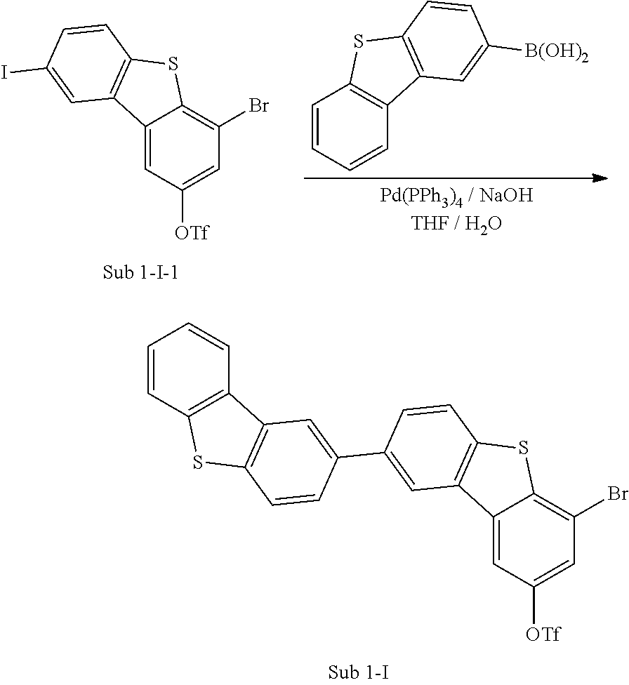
C1=CC=CC2=C1SC1=C2C=C([B(OH)2])C=C1.C12=CC([OTf])=CC(Br)=C1SC1=C2C=C(I)C=C1.C12=CC([OTf])=CC(Br)=C1SC1=C2C=C(C2=CC3=C(C=C2)SC2=C3C=CC=C2)C=C1
